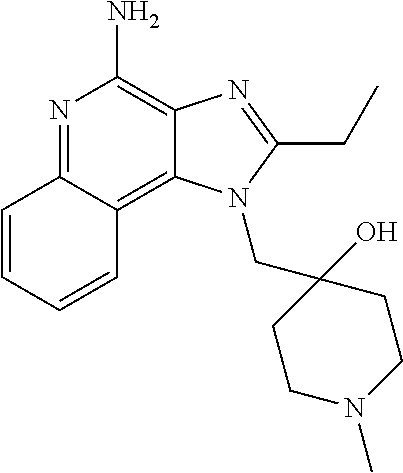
C1=CC2=NC(N)=C3C(=C2C=C1)N(CC1(O)CCN(C)CC1)C(CC)=N3
